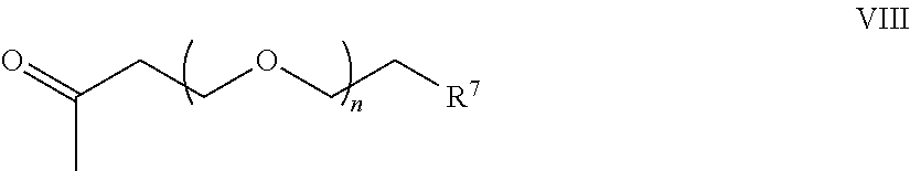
C(CCOCC[R7])(C)=O
